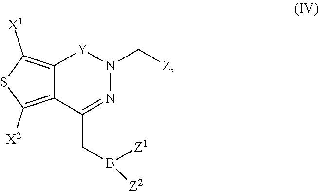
C12=C([X2])SC([X1])=C1[Y]N(C[Z])N=C2CB([Z2])[Z1]
